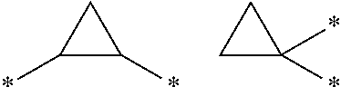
C1(*)C(*)C1.C1C(*)(*)C1
